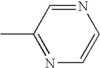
CC1=NC=CN=C1
